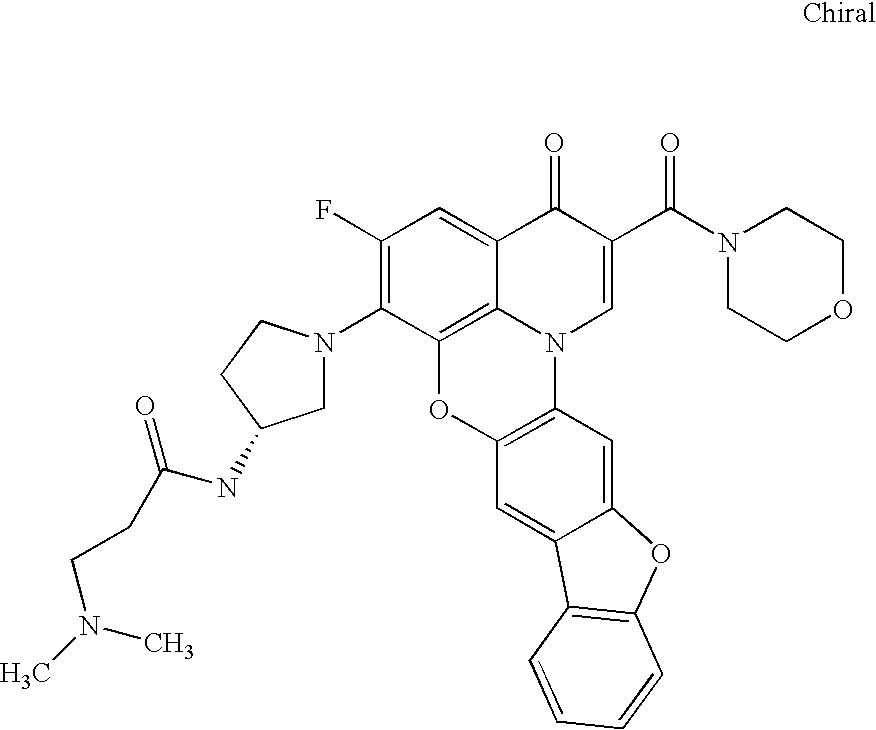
C12=C3C(=CC(F)=C1N1CC(NC(CCN(C)C)=O)CC1)C(=O)C(C(=O)N1CCOCC1)=CN3C1=C(O2)C=C2C(=C1)OC1=C2C=CC=C1
